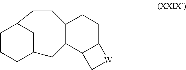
C1CCC2CC1CCC1C(C2)C2C(CC1)[W]C2
